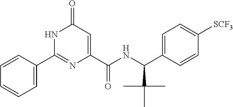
C1(C2=NC(C(NC(C3=CC=C([SCF3])C=C3)C(C)(C)C)=O)=CC(=O)N2)=CC=CC=C1
